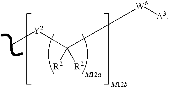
C[Y2]C([R2])([R2])[W6][A3]
